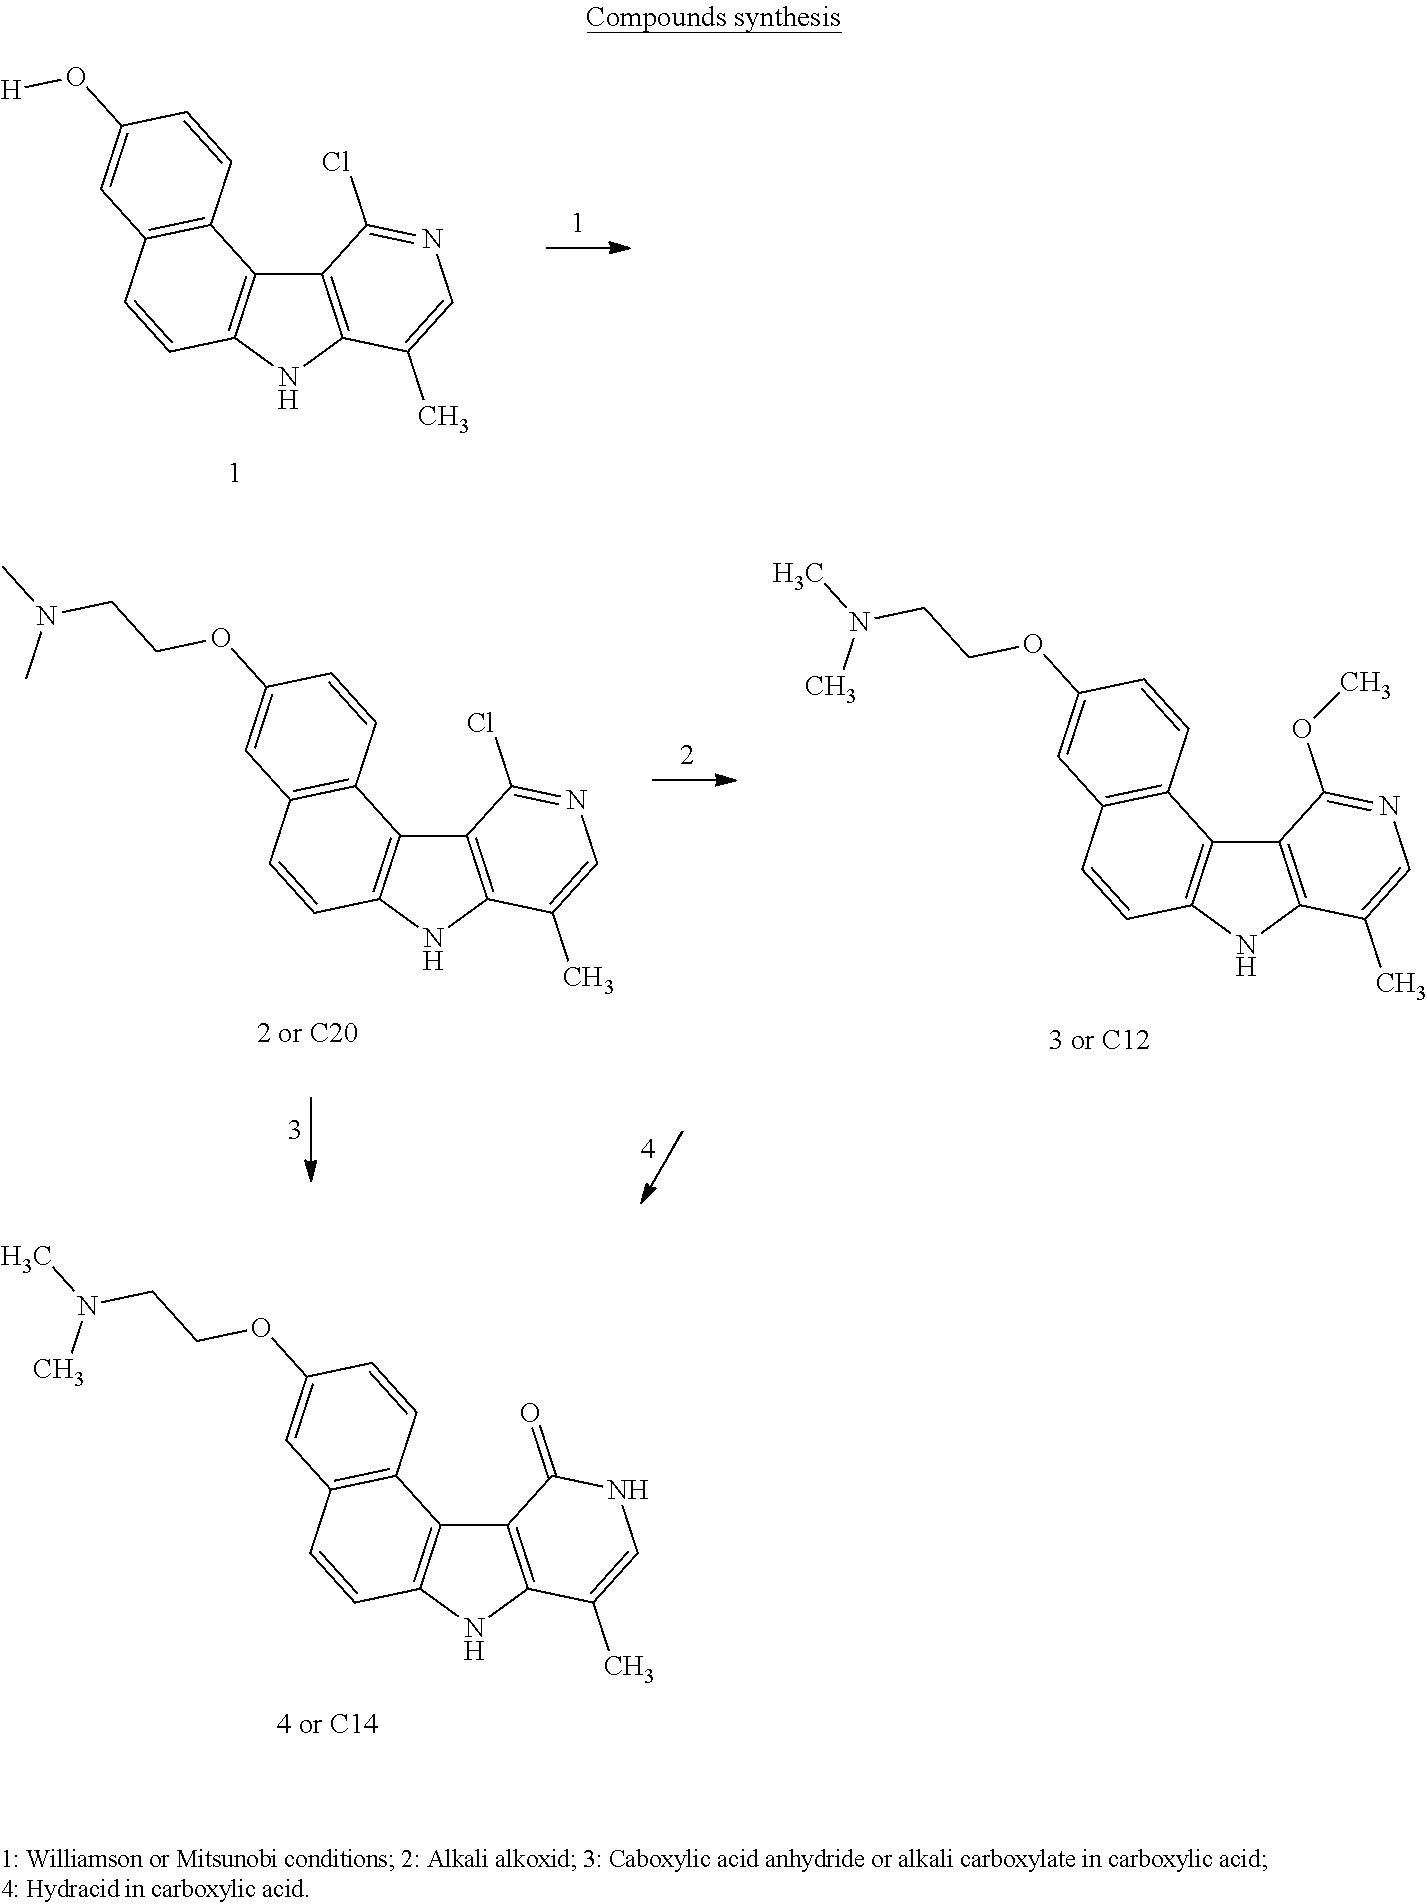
C12=C(NC3=C1C1=C(C=C3)C=C(OCCN(C)C)C=C1)C(C)=CNC2=O.C12=C(NC3=C1C1=C(C=C3)C=C(O[H])C=C1)C(C)=CN=C2Cl.C12=C(NC3=C1C1=C(C=C3)C=C(OCCN(C)C)C=C1)C(C)=CN=C2Cl.C12=C(NC3=C1C1=C(C=C3)C=C(OCCN(C)C)C=C1)C(C)=CN=C2OC
